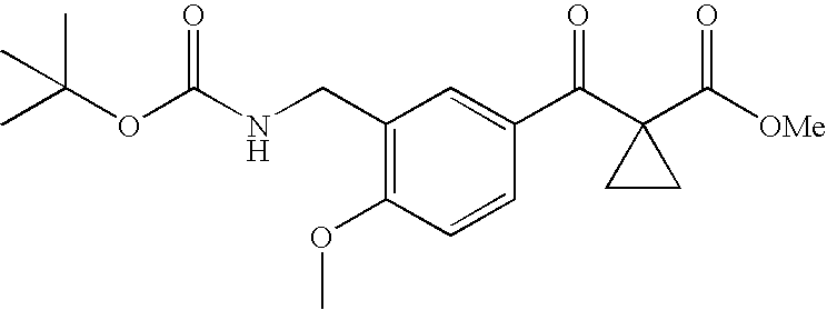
C1(CNC(OC(C)(C)C)=O)=C(OC)C=CC(C(C2(C([OMe])=O)CC2)=O)=C1
